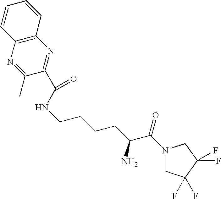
C1(C(NCCCCC(C(N2CC(F)(F)C(F)(F)C2)=O)N)=O)=NC2=C(N=C1C)C=CC=C2
